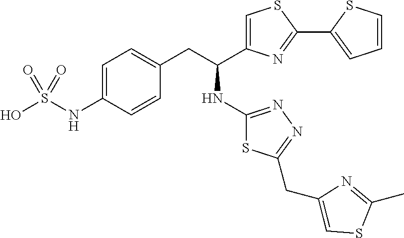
C1(CC(C2=CSC(C3=CC=CS3)=N2)NC2=NN=C(CC3=CSC(C)=N3)S2)=CC=C(NS(O)(=O)=O)C=C1
